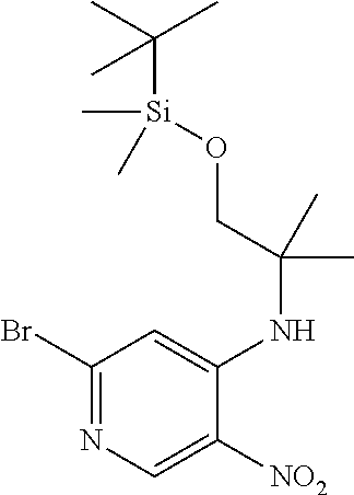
C1(Br)=NC=C([NO2])C(NC(C)(CO[Si](C(C)(C)C)(C)C)C)=C1
